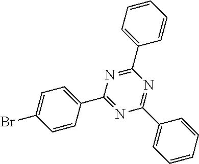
C1(C2=CC=CC=C2)=NC(C2=CC=C(Br)C=C2)=NC(C2=CC=CC=C2)=N1
